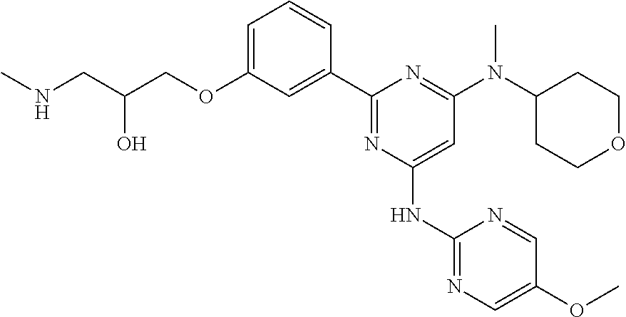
C1=C(OCC(CNC)O)C=C(C2=NC(NC3=NC=C(OC)C=N3)=CC(N(C3CCOCC3)C)=N2)C=C1
